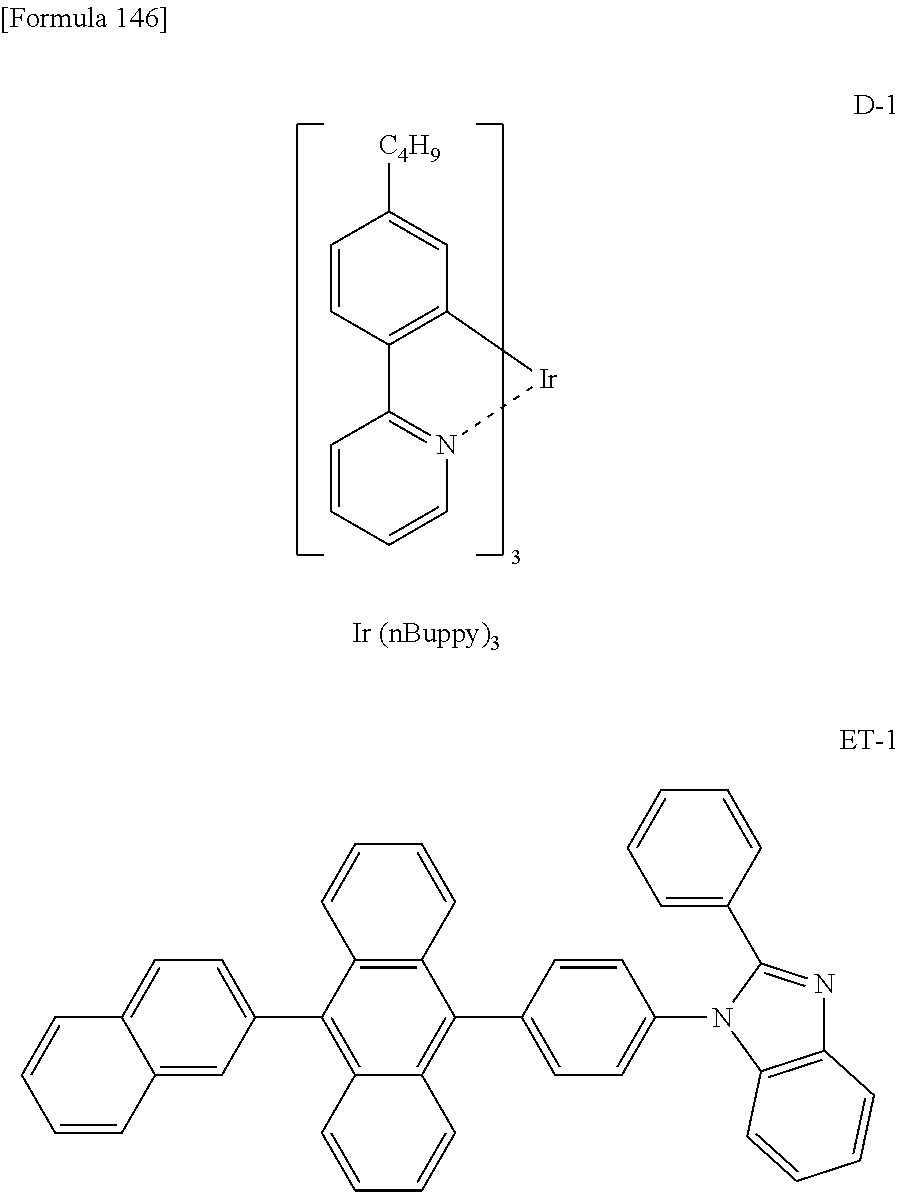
C1=CC2=C(C=C1[C4H9])[Ir]N1=C2C=CC=C1.C1=C(C2=NC3=C(N2C2=CC=C(C4=C5C(=C(C6=CC=C7C(=C6)C=CC=C7)C6=C4C=CC=C6)C=CC=C5)C=C2)C=CC=C3)C=CC=C1
